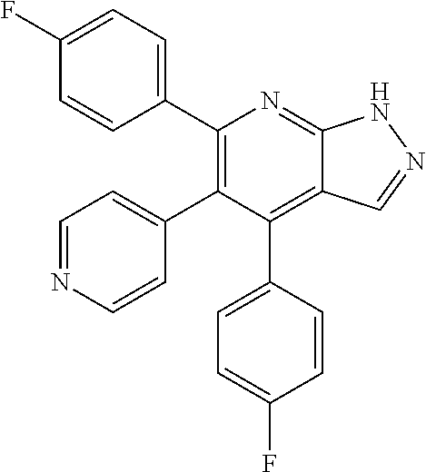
C1=CC(C2=C(C3=CC=NC=C3)C(C3=CC=C(F)C=C3)=C3C(=N2)NN=C3)=CC=C1F
